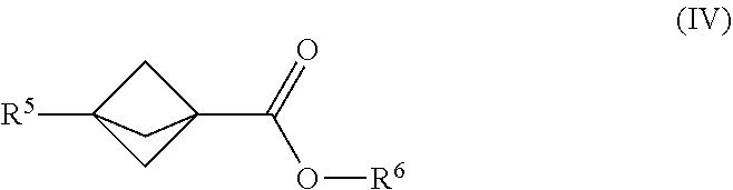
C1C2([R5])CC1(C(=O)O[R6])C2
